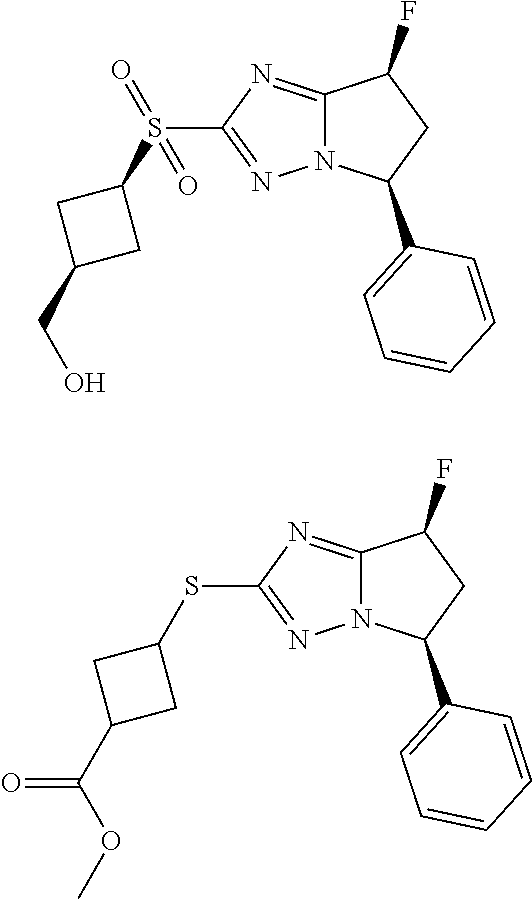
C12=NC(S(C3CC(CO)C3)(=O)=O)=NN1C(C1=CC=CC=C1)CC2F.C12=NC(SC3CC(C(=O)OC)C3)=NN1C(C1=CC=CC=C1)CC2F
